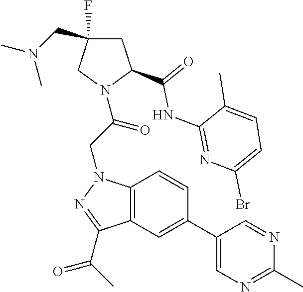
C1C(CN(C)C)(F)CN(C(CN2C3=C(C=C(C4=CN=C(C)N=C4)C=C3)C(C(C)=O)=N2)=O)C1C(NC1=NC(Br)=CC=C1C)=O
